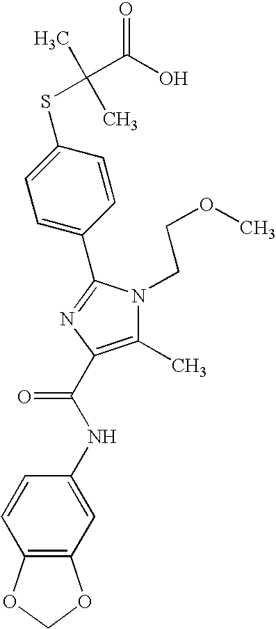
C1(C2=NC(C(NC3=CC4=C(C=C3)OCO4)=O)=C(C)N2CCOC)=CC=C(SC(C)(C)C(O)=O)C=C1
